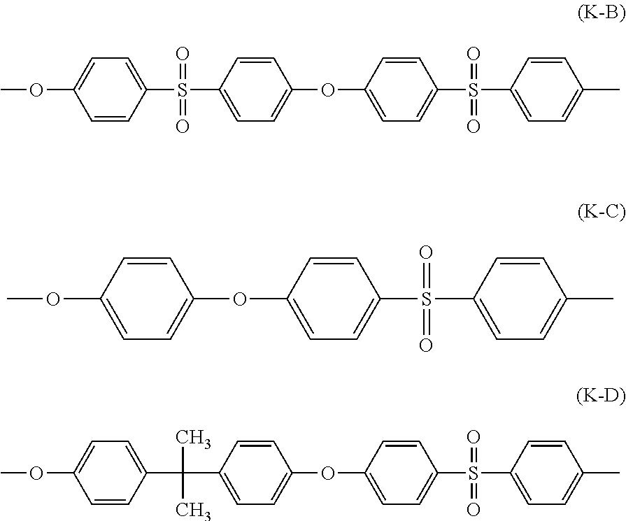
C1=CC(C(C2=CC=C(OC3=CC=C(S(C4=CC=C(C)C=C4)(=O)=O)C=C3)C=C2)(C)C)=CC=C1OC.C1=C(OC)C=CC(OC2=CC=C(S(C3=CC=C(C)C=C3)(=O)=O)C=C2)=C1.C1=CC(S(C2=CC=C(OC3=CC=C(S(C4=CC=C(C)C=C4)(=O)=O)C=C3)C=C2)(=O)=O)=CC=C1OC
